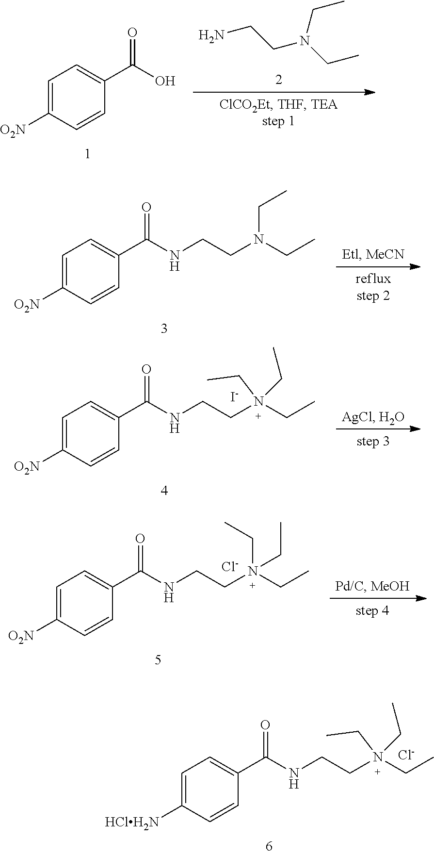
C1=C([O2N])C=CC(C(O)=O)=C1.NCCN(CC)CC.C1=C([O2N])C=CC(C(NCCN(CC)CC)=O)=C1.C1=C([O2N])C=CC(C(NCCN(CC)(CC)CC)=O)=C1.[I-].C1=C([O2N])C=CC(C(NCCN(CC)(CC)CC)=O)=C1.[Cl-].C1=C([HClH2N])C=CC(C(NCCN(CC)(CC)CC)=O)=C1.[Cl-]
